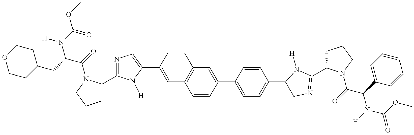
N1=C(C2CCCN2C(=O)C(CC2CCOCC2)N(C(=O)OC)[H])N([H])C(C2=CC3=C(C=C2)C=C(C2=CC=C(C4CN=C(C5CCCN5C(=O)C(C5=CC=CC=C5)N([H])C(OC)=O)N4[H])C=C2)C=C3)=C1
